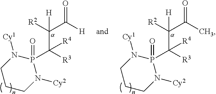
P1(C([R3])(C([R2])(C([H])=O)[H])[R4])(=O)N([Cy1])CCCN1[Cy2].P1(C([R3])(C([R2])(C(C)=O)[H])[R4])(=O)N([Cy1])CCCN1[Cy2]
